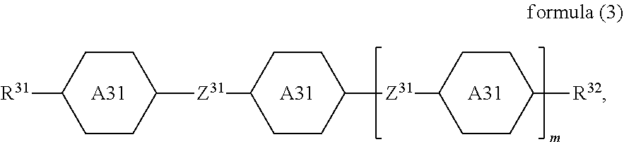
[R31]C1CCC([Z31]C2CCC([Z31]C3CCC([R32])CC3)CC2)CC1.[A31].[A31].[A31]
